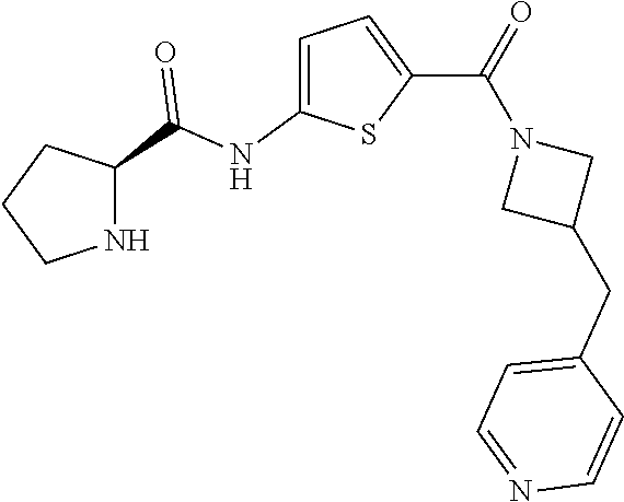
C1=C(NC(=O)C2NCCC2)SC(C(N2CC(CC3=CC=NC=C3)C2)=O)=C1
